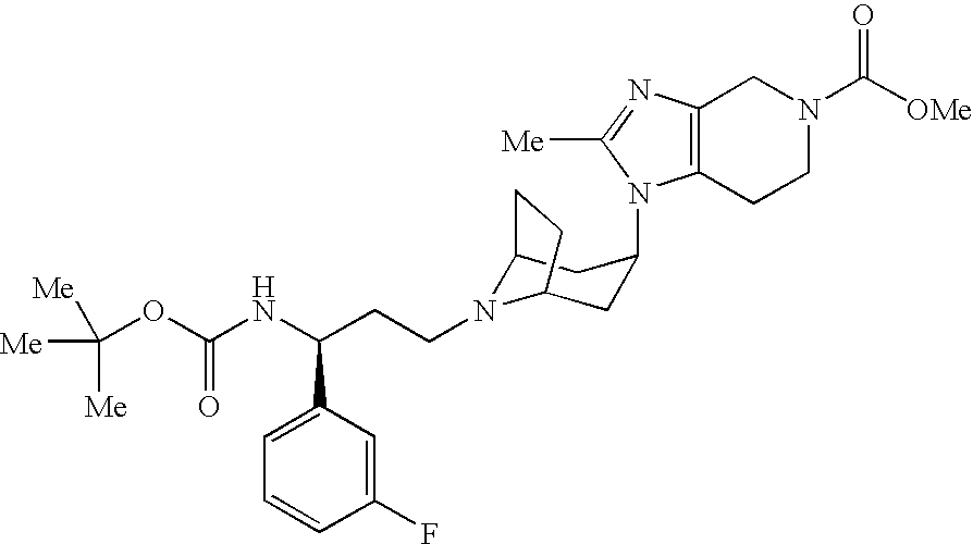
C12N(CCC(NC(OC([Me])([Me])[Me])=O)C3=CC=CC(F)=C3)C(CC(N3C4=C(CN(C([OMe])=O)CC4)N=C3[Me])C1)CC2
